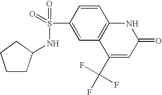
C1CC(NS(=O)(=O)C2=CC3=C(C=C2)NC(=O)C=C3C(F)(F)F)CC1
